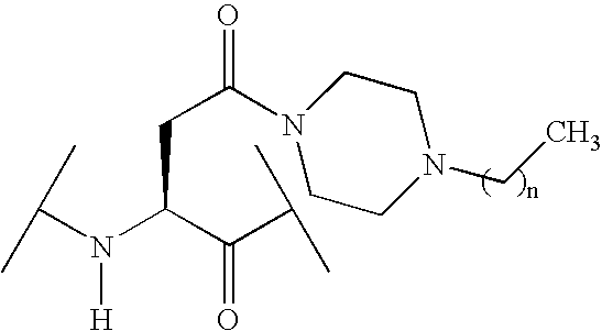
C(N(C(C(C(C)C)=O)CC(=O)N1CCN(CC)CC1)[H])(C)C
